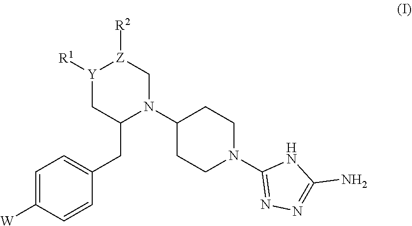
C1([W])=CC=C(CC2C[Y]([R1])[Z]([R2])CN2C2CCN(C3=NN=C(N)N3)CC2)C=C1
